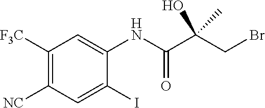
C1([F3C])=C([NC])C=C(I)C(NC(C(CBr)(C)O)=O)=C1
